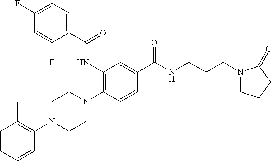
C1=CC=CC(N2CCN(C3=C(NC(C4=CC=C(F)C=C4F)=O)C=C(C(NCCCN4CCCC4=O)=O)C=C3)CC2)=C1C
